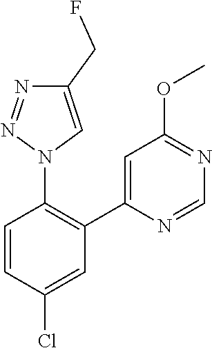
C1=NC(C2=C(N3C=C(CF)N=N3)C=CC(Cl)=C2)=CC(OC)=N1
